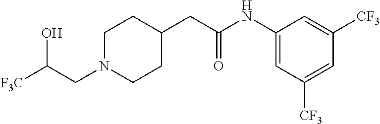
[F3C]C(CN1CCC(CC(NC2=CC([CF3])=CC([CF3])=C2)=O)CC1)O
